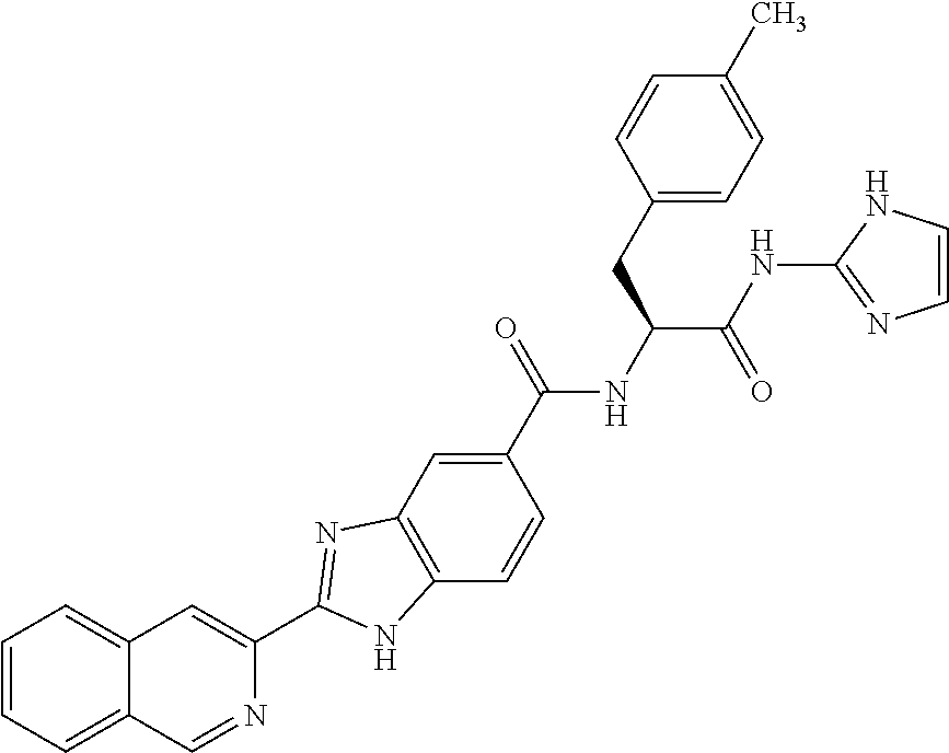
C1(C(NC(C(NC2=NC=CN2)=O)CC2=CC=C(C)C=C2)=O)=CC2=C(C=C1)NC(C1=CC3=CC=CC=C3C=N1)=N2
